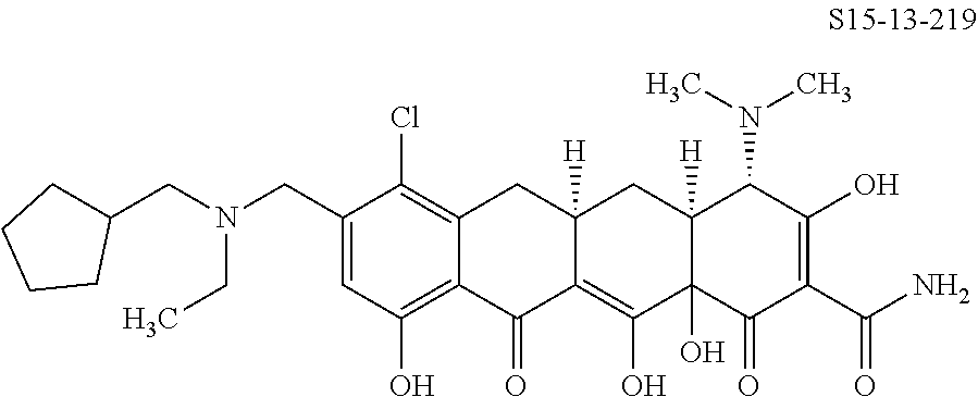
C1(CN(CC2CCCC2)CC)=CC(O)=C2C(=C1Cl)CC1([H])C(=C(O)C3(O)C([H])(C1)C(N(C)C)C(O)=C(C(N)=O)C3=O)C2=O
